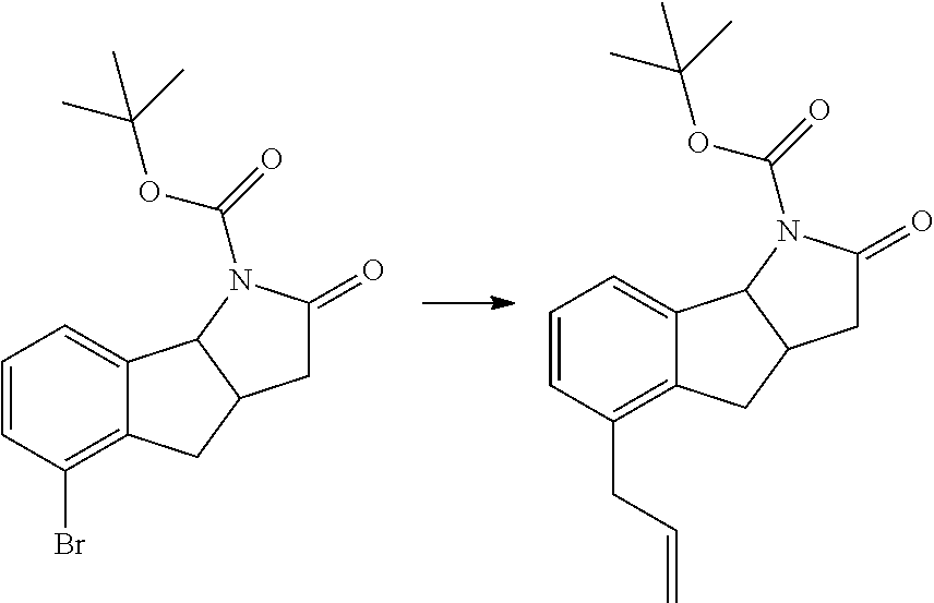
C1=CC(Br)=C2C(=C1)C1C(C2)CC(=O)N1C(=O)OC(C)(C)C.C1=CC(CC=C)=C2C(=C1)C1C(C2)CC(=O)N1C(=O)OC(C)(C)C
